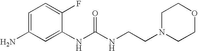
C1=C(N)C=C(NC(NCCN2CCOCC2)=O)C(F)=C1
